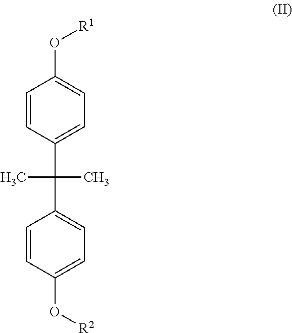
C1=CC(C(C2=CC=C(O[R2])C=C2)(C)C)=CC=C1O[R1]
